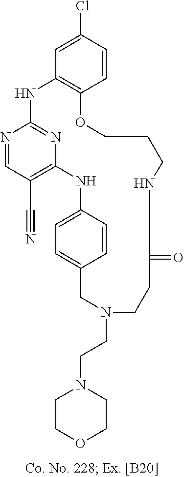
N1=CC(C#N)=C2N=C1NC1=C(C=CC(Cl)=C1)OCCCNC(=O)CCN(CCN1CCOCC1)CC1=CC=C(N2)C=C1
